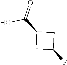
C(C1CC(F)C1)(O)=O
